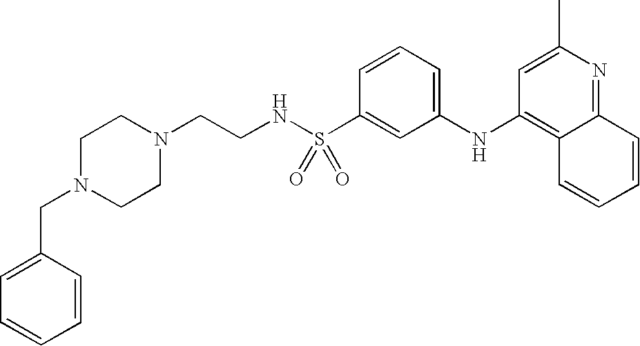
C1(NC2=C3C(=NC(C)=C2)C=CC=C3)=CC=CC(S(NCCN2CCN(CC3=CC=CC=C3)CC2)(=O)=O)=C1
